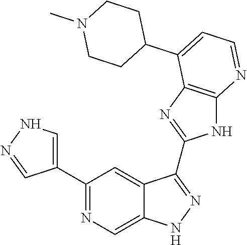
C1(C2=NC=C3C(=C2)C(C2=NC4=C(N2)N=CC=C4C2CCN(C)CC2)=NN3)=CNN=C1
